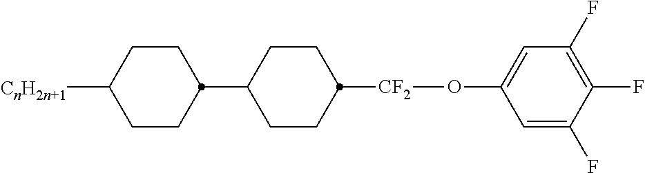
C1CC([CnH2n+1])CCC1C1CCC([CF2]OC2=CC(F)=C(F)C(F)=C2)CC1
